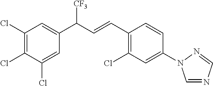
C1(Cl)=C(Cl)C(Cl)=CC(C(C=CC2=C(Cl)C=C(N3C=NC=N3)C=C2)[CF3])=C1
